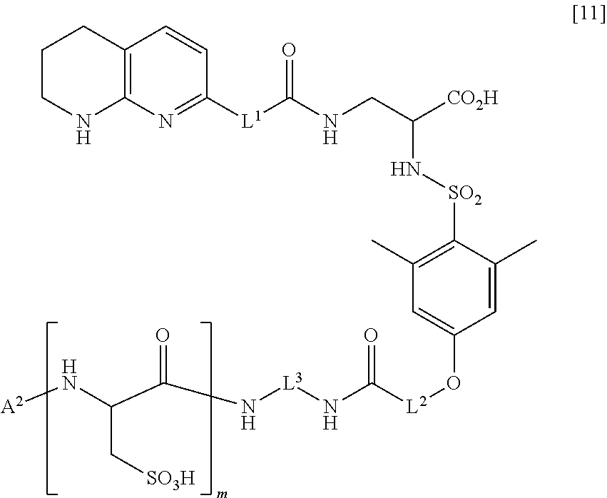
[A2]NC(C(N[L3]NC([L2]OC1=CC(C)=C([SO2]NC([CO2H])CNC([L1]C2=NC3=C(C=C2)CCCN3)=O)C(C)=C1)=O)=O)C[SO3H]
